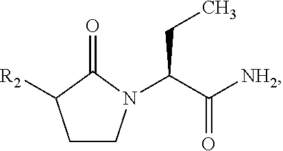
C1CN(C(C([NH2])=O)CC)C(=O)C1[R2]
